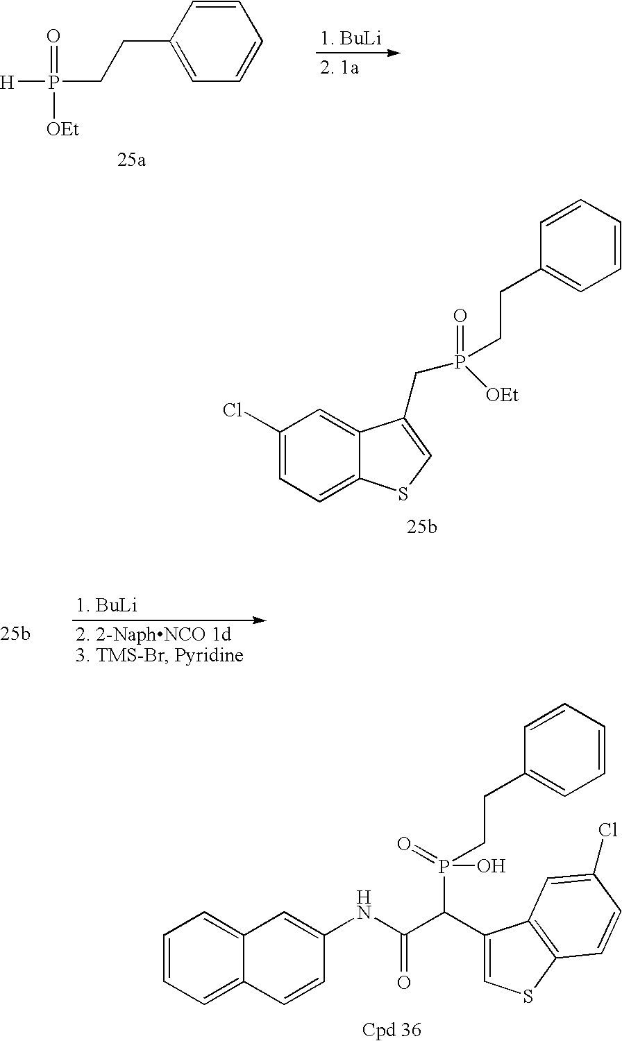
ClC1=CC=C2C(=C1)C(CP([OEt])(=O)CCC1=CC=CC=C1)=CS2.C1=CC=C2C(=C1)C=C(NC(C(C1=CSC3=C1C=C(Cl)C=C3)P(=O)(O)CCC1=CC=CC=C1)=O)C=C2.[H]P(=O)([OEt])CCC1=CC=CC=C1
